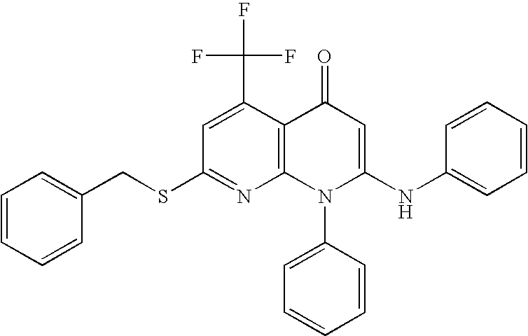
C1(SCC2=CC=CC=C2)=NC2=C(C(C(F)(F)F)=C1)C(=O)C=C(NC1=CC=CC=C1)N2C1=CC=CC=C1
